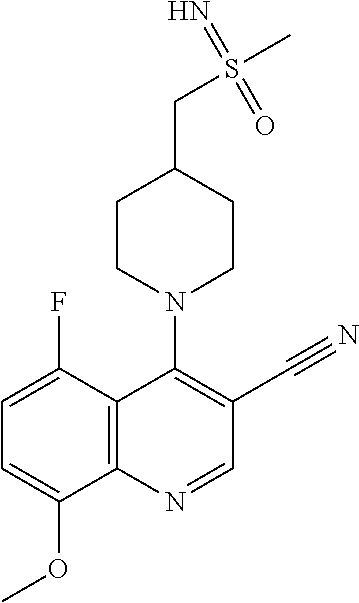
C12=C(N=CC(C#N)=C1N1CCC(CS(=N)(=O)C)CC1)C(OC)=CC=C2F
